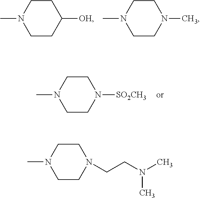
N1(C)CCC([OH])CC1.N1(C)CCN(C)CC1.N1(C)CCN([SO2CH3])CC1.N1(C)CCN(CCN(C)C)CC1
